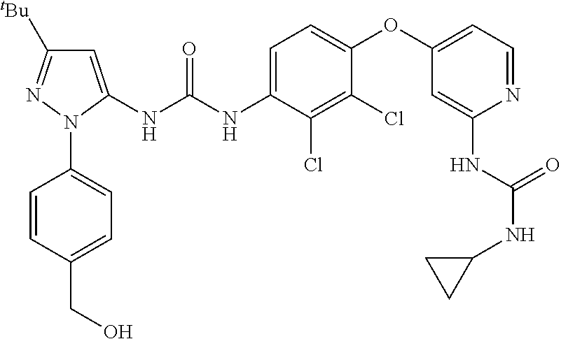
C1=C(NC(NC2=CC=C(OC3=CC=NC(NC(NC4CC4)=O)=C3)C(Cl)=C2Cl)=O)N(C2=CC=C(CO)C=C2)N=C1[tBu]
